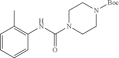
C1=CC=CC(NC(N2CCN([Boc])CC2)=O)=C1C
